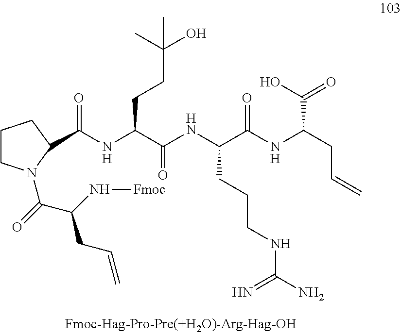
C(CC(NC(=O)C1N(C(=O)C(N[Fmoc])CC=C)CCC1)C(NC(C(NC(CC=C)C(O)=O)=O)CCCNC(N)=N)=O)C(O)(C)C
